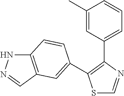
S1C=NC(C2=CC=CC(C)=C2)=C1C1=CC2=C(NN=C2)C=C1
